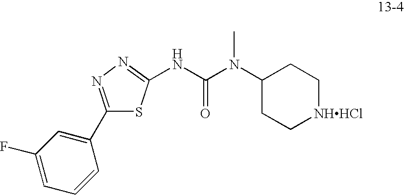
N(C(N(C1CC[NHHCl]CC1)C)=O)C1=NN=C(C2=CC(F)=CC=C2)S1
